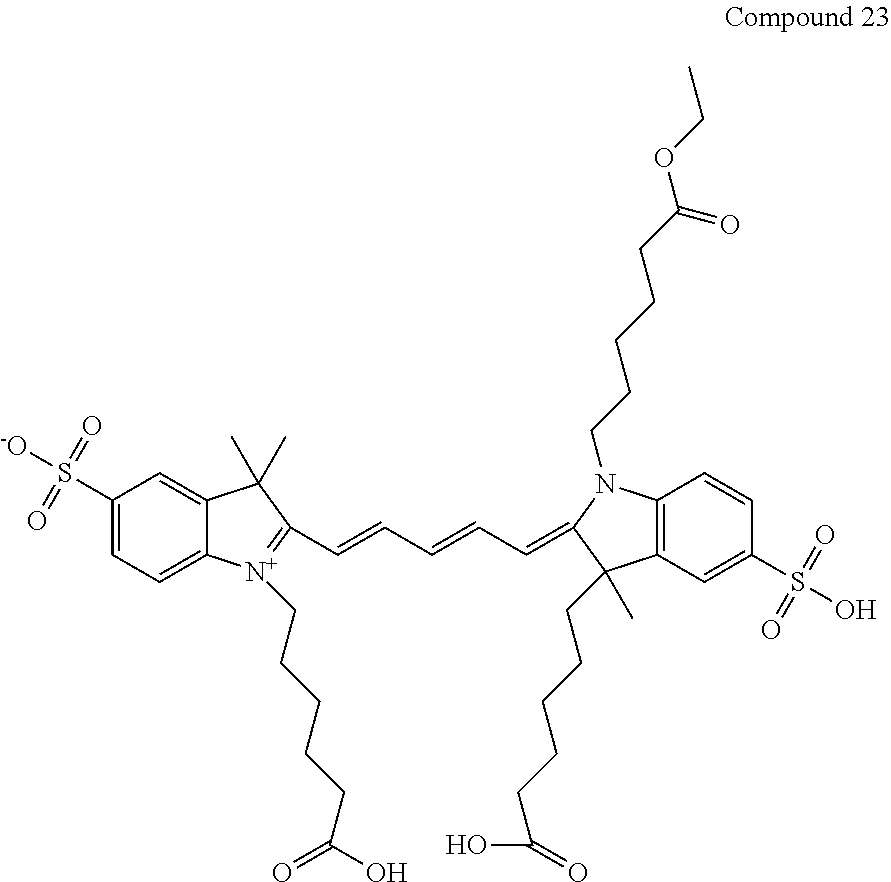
C1(S([-O])(=O)=O)=CC=C2C(=C1)C(C)(C)C(C=CC=CC=C1N(CCCCCC(OCC)=O)C3=C(C1(C)CCCCCC(=O)O)C=C(S(O)(=O)=O)C=C3)=[N+]2CCCCCC(=O)O
